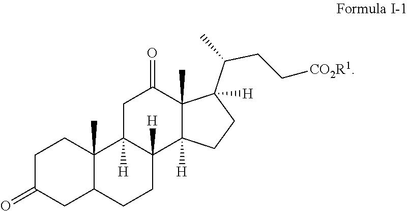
C1C(=O)CC2C(C)(C1)C1([H])C([H])(CC2)C2([H])C(C)(C(=O)C1)C(C(CC[CO2R1])C)([H])CC2
